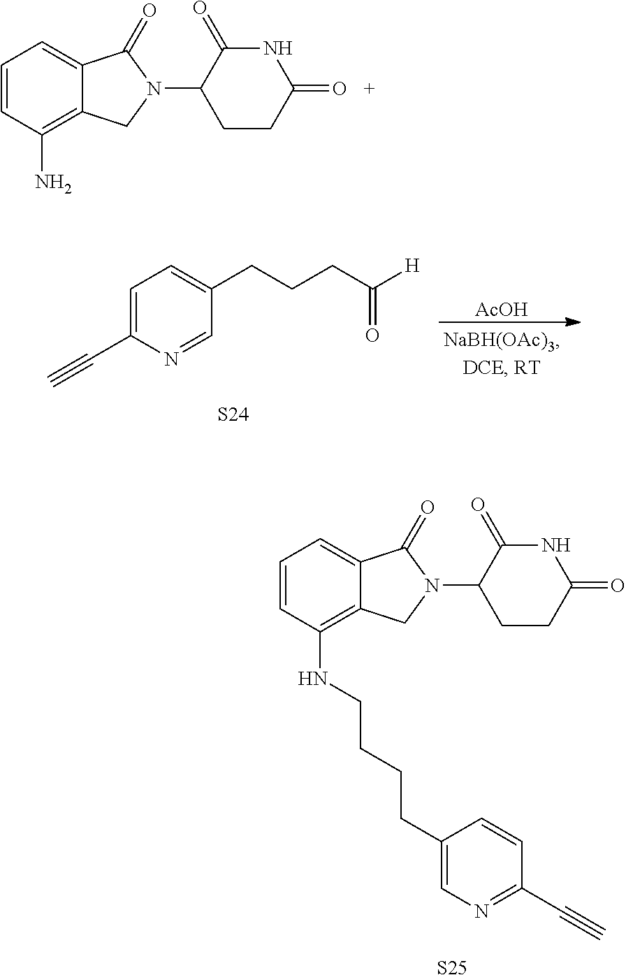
C1=CC=C2C(=C1N)CN(C1C(=O)NC(=O)CC1)C2=O.C1=C(C#C)N=CC(CCCC([H])=O)=C1.[S24].[AcOH].C1=CC=C2C(=C1NCCCCC1=CN=C(C#C)C=C1)CN(C1C(=O)NC(=O)CC1)C2=O.[S25]
